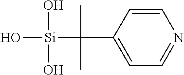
C1=CC(C(C)(C)[Si](O)(O)O)=CC=N1
